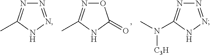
N1=NNC(C)=N1.O1N=C(C)NC1=O.N1=NNC(N(C)[C3H])=N1
